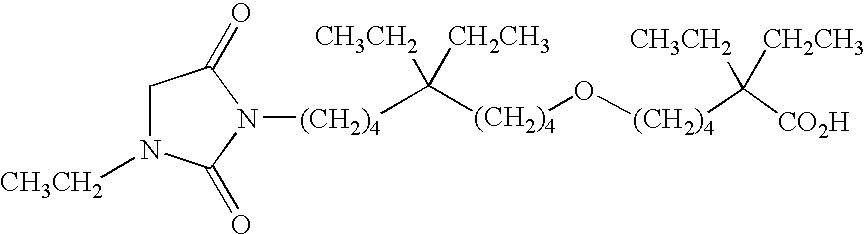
C([(CH2)4]O[(CH2)4]C([CH3CH2])([CH2CH3])[CO2H])([CH3CH2])([CH2CH3])[(CH2)4]N1C(=O)CN([CH3CH2])C1=O
